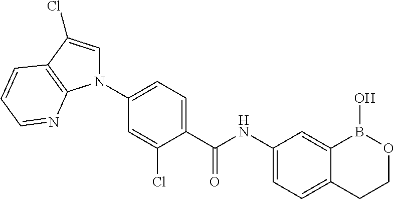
N1(C2=CC=C(C(NC3=CC=C4C(=C3)B(O)OCC4)=O)C(Cl)=C2)C=C(Cl)C2=C1N=CC=C2
